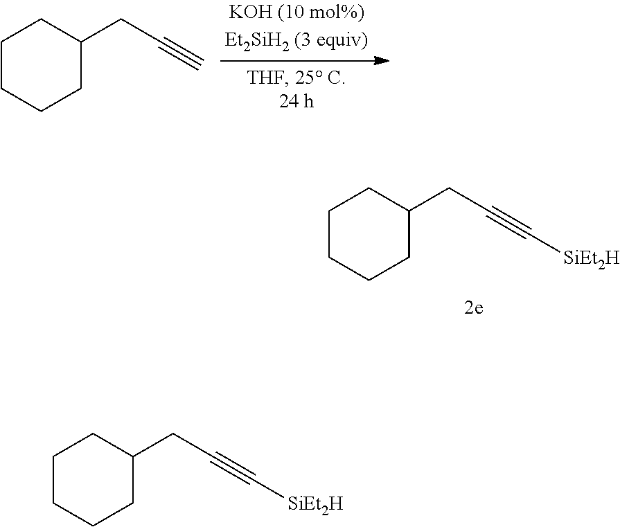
C1CCCC(CC#C[SiEt2H])C1.C1CCCC(CC#C)C1.C1CCCC(CC#C[SiEt2H])C1
